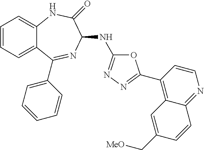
C1=CC=C2C(=C1)NC(=O)C(NC1=NN=C(C3=C4C(=NC=C3)C=CC(C[MeO])=C4)O1)N=C2C1=CC=CC=C1
